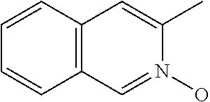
C1=CC2=C(C=C1)C=N(O)C(C)=C2
